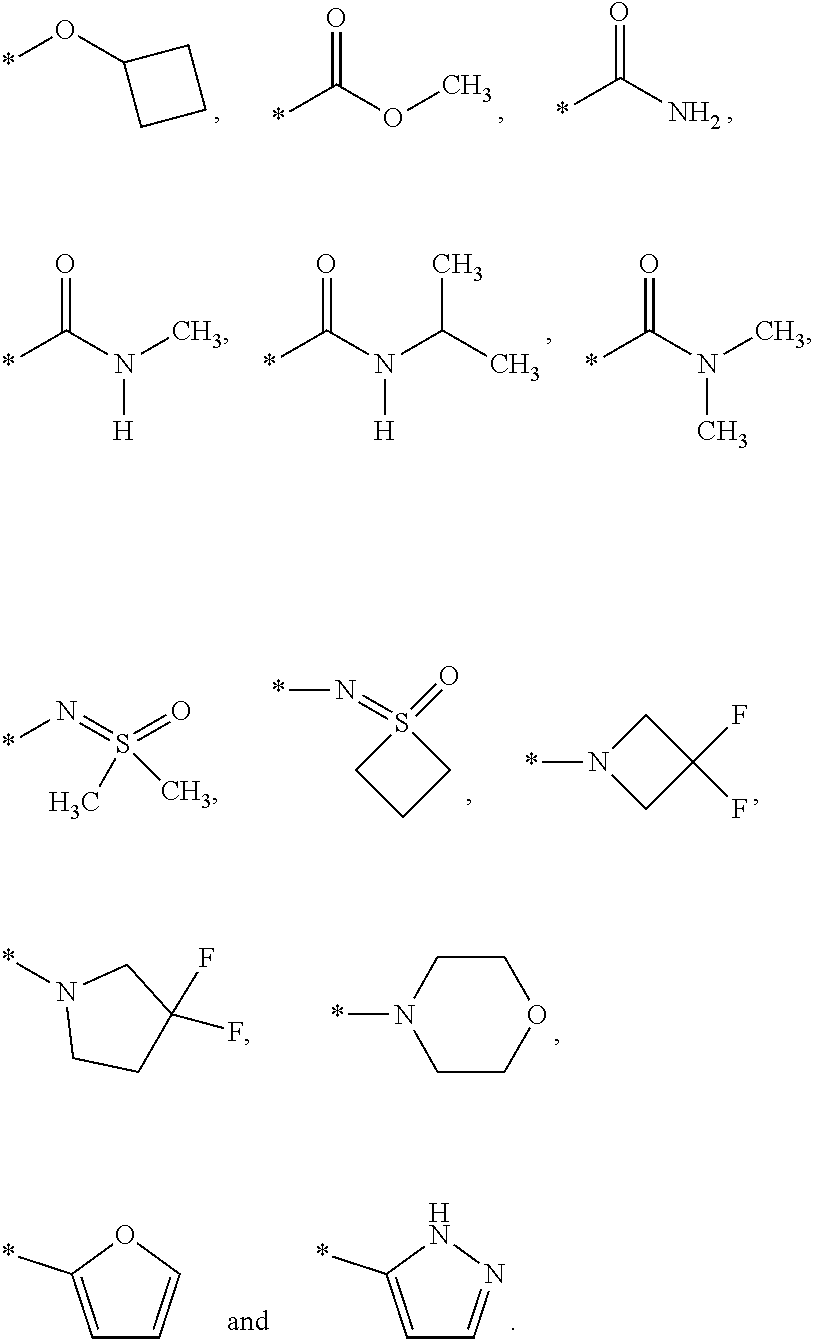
*C(OC)=O.*C(N)=O.*OC1CCC1.*C(N(C)[H])=O.*C(N(C(C)C)[H])=O.*C(N(C)C)=O.*N=S1(=O)CCC1.*N1CC(F)(F)C1.*N=S(=O)(C)C.*N1CCOCC1.*N1CCC(F)(F)C1.C1=C(*)NN=C1.C1=C(*)OC=C1
